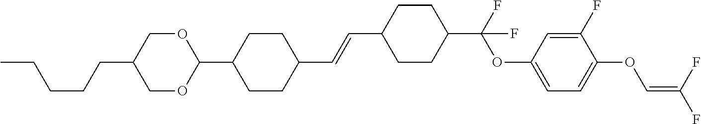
C1OC(C2CCC(C=CC3CCC(C(F)(OC4=CC=C(OC=C(F)F)C(F)=C4)F)CC3)CC2)OCC1CCCCC
